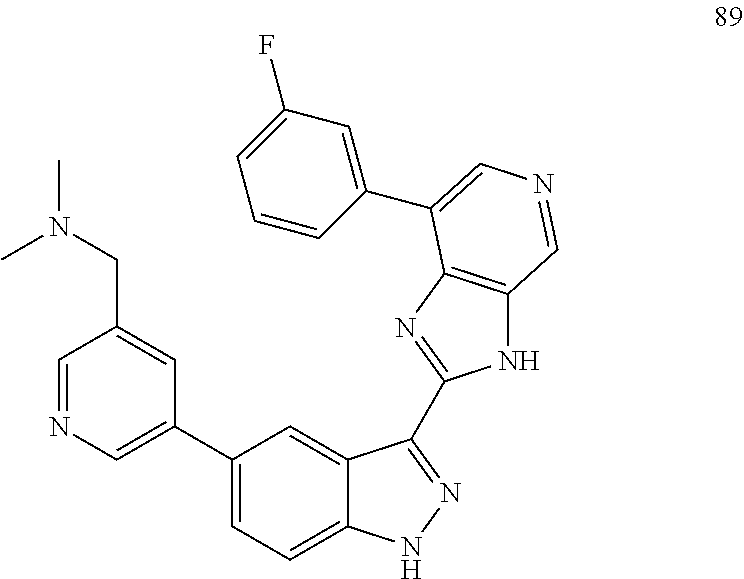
C1=NC=C(C2=CC=C3C(=C2)C(C2=NC4=C(N2)C=NC=C4C2=CC(F)=CC=C2)=NN3)C=C1CN(C)C
